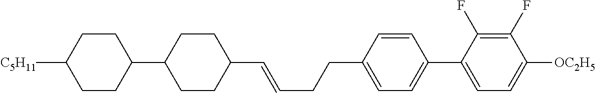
C1=CC(CCC=CC2CCC(C3CCC([C5H11])CC3)CC2)=CC=C1C1=CC=C([OC2H5])C(F)=C1F
